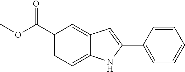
C1(C(OC)=O)=CC=C2C(=C1)C=C(C1=CC=CC=C1)N2
